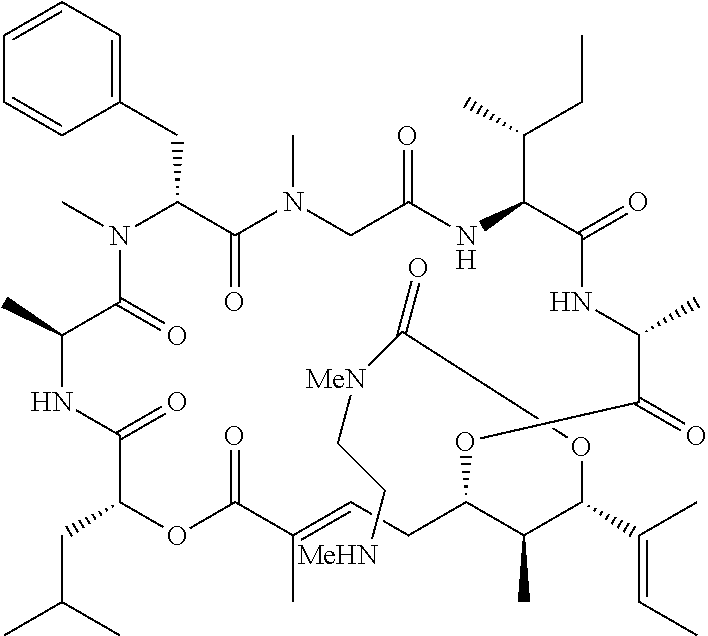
C1=CC=C(CC2C(=O)N(C)CC(=O)NC(C(C)CC)C(=O)NC(C)C(=O)OC(C(C(OC([MeN]CC[MeHN])=O)C(=CC)C)C)CC=C(C)C(=O)OC(CC(C)C)C(=O)NC(C)C(=O)N2C)C=C1
